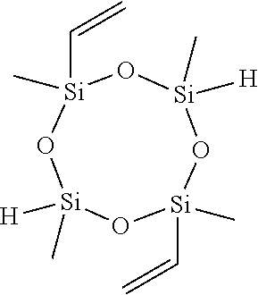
[Si]1(C)([H])O[Si](C=C)(C)O[Si](C)([H])O[Si](C=C)(C)O1
